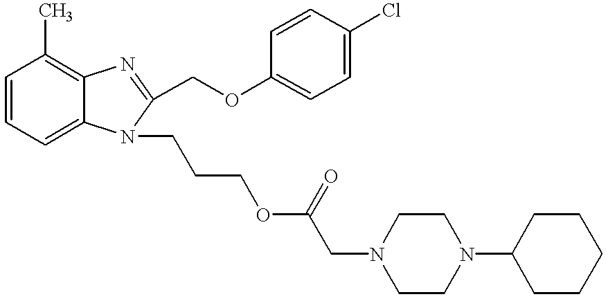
C1=CC=C2C(=C1C)N=C(COC1=CC=C(Cl)C=C1)N2CCCOC(CN1CCN(C2CCCCC2)CC1)=O
